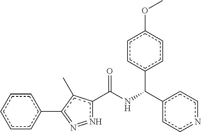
c1nccc(C(NC(c2n=N=c(-c3ccccc3)c2C)=O)c2ccc(OC)cc2)c1
